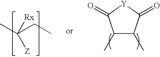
CC(CC)([Rx])[Z].C1(C)C(C)C(=O)[Y]C1=O
